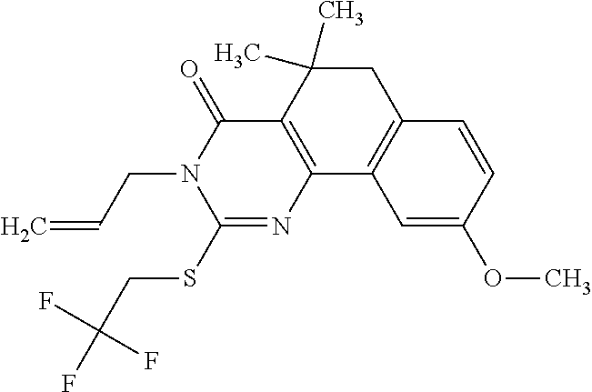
C1(SCC(F)(F)F)=NC2=C(C(=O)N1CC=C)C(C)(C)CC1=C2C=C(OC)C=C1
